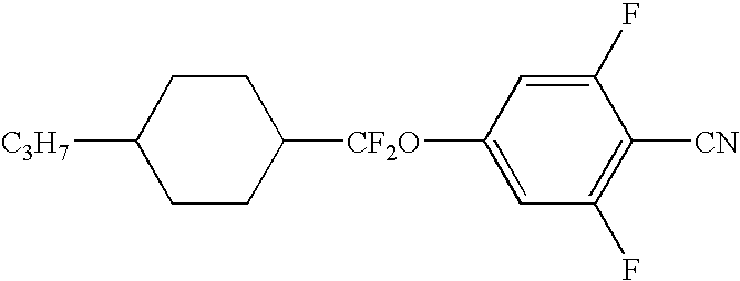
C1CC([CF2O]C2=CC(F)=C([CN])C(F)=C2)CCC1[C3H7]
